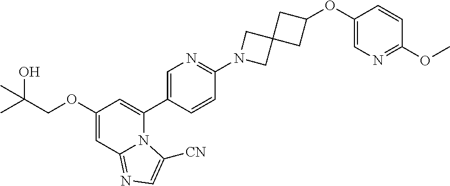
C1(OCC(C)(O)C)=CC2=NC=C([CN])N2C(C2=CN=C(N3CC4(C3)CC(OC3=CN=C(OC)C=C3)C4)C=C2)=C1
